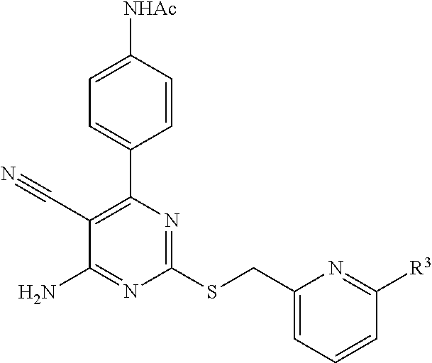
C1=CC([NHAc])=CC=C1C1=C(C#N)C(N)=NC(SCC2=CC=CC([R3])=N2)=N1
